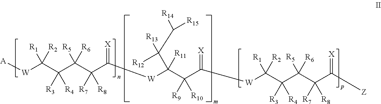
[A][W]C(C(C(C(C([W]C(C(C([W]C(C(C(C(C([Z])=[X])([R7])[R8])([R5])[R6])([R3])[R4])([R1])[R2])=[X])([R9])[R10])(C(C([R14])[R15])([R12])[R13])[R11])=[X])([R7])[R8])([R5])[R6])([R3])[R4])([R1])[R2]
